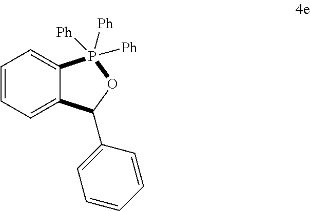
C12=CC=CC=C1P([Ph])([Ph])([Ph])OC2C1=CC=CC=C1
